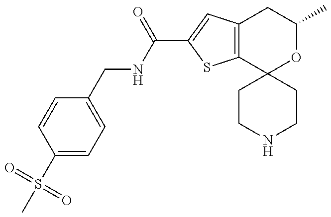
S(C1=CC=C(CNC(=O)C2=CC3=C(S2)C2(OC(C)C3)CCNCC2)C=C1)(=O)(=O)C
